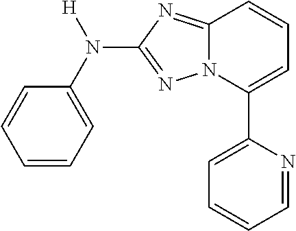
C1=CC=C(N([H])C2=NN3C(=N2)C=CC=C3C2=CC=CC=N2)C=C1
